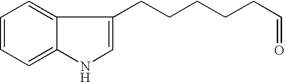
C1=CC=C2C(=C1)C(CCCCCC=O)=CN2
